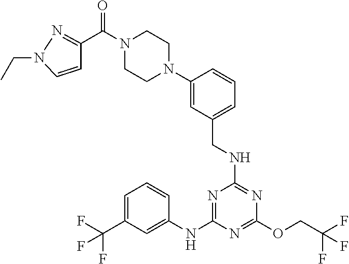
N1=C(NC2=CC(C(F)(F)F)=CC=C2)N=C(OCC(F)(F)F)N=C1NCC1=CC=CC(N2CCN(C(=O)C3=NN(CC)C=C3)CC2)=C1
